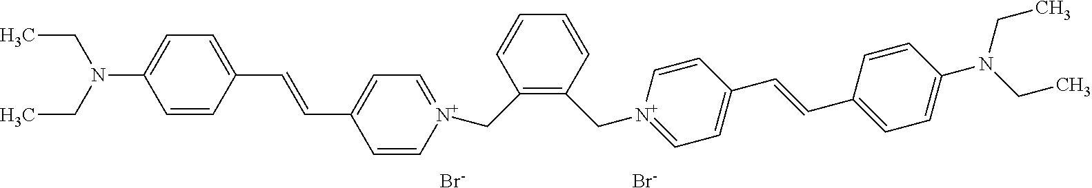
C1=CC(C=CC2=CC=[N+](CC3=C(C[N+]4=CC=C(C=CC5=CC=C(N(CC)CC)C=C5)C=C4)C=CC=C3)C=C2)=CC=C1N(CC)CC.[Br-].[Br-]
